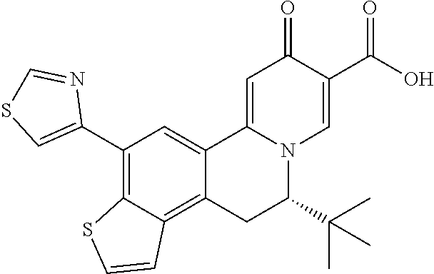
C12=CC(C3=CSC=N3)=C3C(=C1CC(C(C)(C)C)N1C2=CC(=O)C(C(O)=O)=C1)C=CS3
